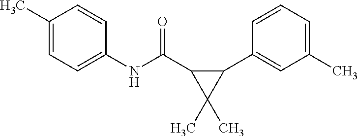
N(C(C1C(C)(C)C1C1=CC(C)=CC=C1)=O)C1=CC=C(C)C=C1
